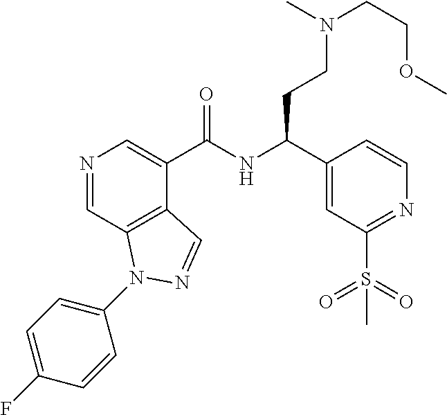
N1=CC2=C(C(C(NC(CCN(CCOC)C)C3=CC(S(=O)(=O)C)=NC=C3)=O)=C1)C=NN2C1=CC=C(F)C=C1
